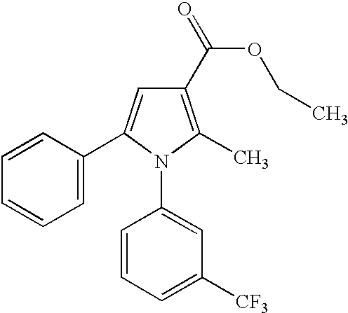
C1(C(=O)OCC)=C(C)N(C2=CC([CF3])=CC=C2)C(C2=CC=CC=C2)=C1
